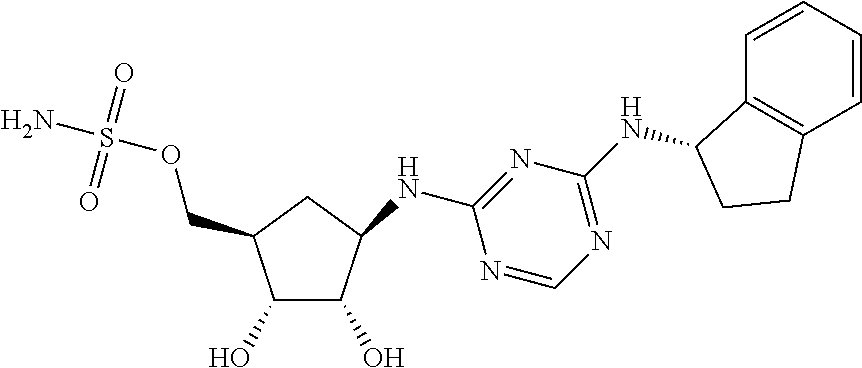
C1(O)C(COS(N)(=O)=O)CC(NC2=NC(NC3C4=C(C=CC=C4)CC3)=NC=N2)C1O
